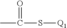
CC(S[Q1])=O
